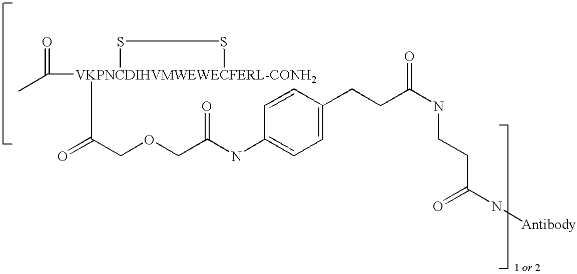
CC([VKPNCDIHVMWEWECFERL-CONH2]1(C(=O)COCC(NC2=CC=C(CCC(NCCC(N[Antibody])=O)=O)C=C2)=O)SS1)=O
